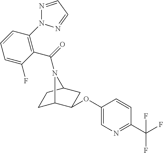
N1=CC=NN1C1=C(C(=O)N2C3CCC2CC3OC2=CN=C(C(F)(F)F)C=C2)C(F)=CC=C1
